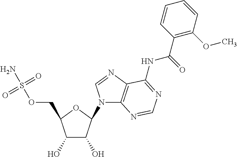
C1(O)C(O)C(N2C3=C(N=C2)C(NC(C2=C(OC)C=CC=C2)=O)=NC=N3)OC1COS(N)(=O)=O
